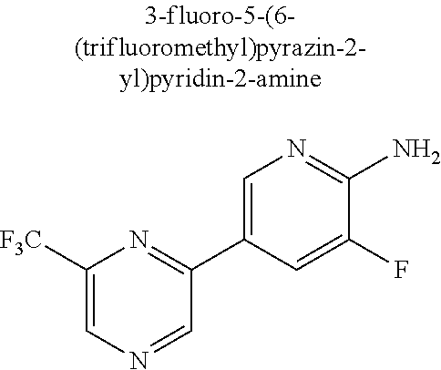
C1([F3C])=CN=CC(C2=CN=C(N)C(F)=C2)=N1
